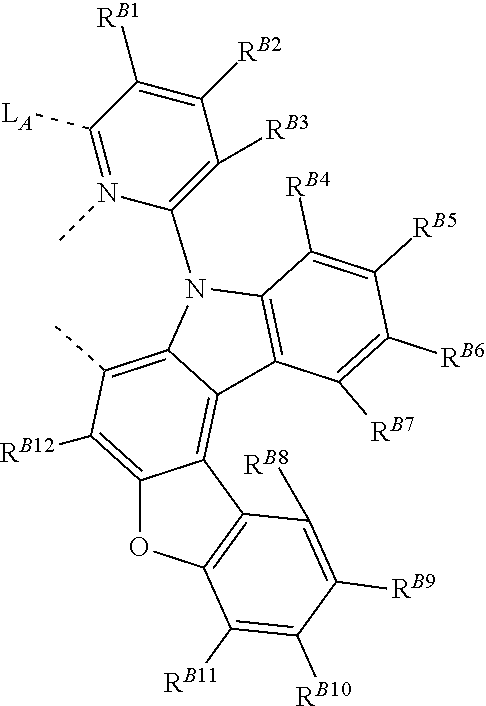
[LA]C1=N(C)C(N2C3=C(C)C([RB12])=C4C(=C3C3=C2C([RB4])=C([RB5])C([RB6])=C3[RB7])C2=C(O4)C([RB11])=C([RB10])C([RB9])=C2[RB8])=C([RB3])C([RB2])=C1[RB1]
